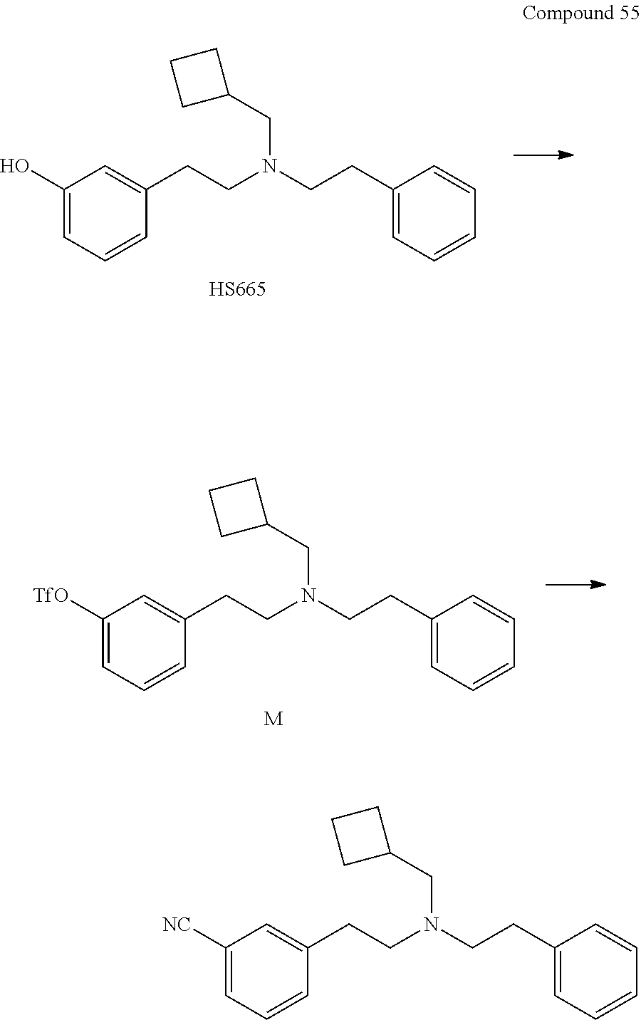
C1(O)=CC=CC(CCN(CCC2=CC=CC=C2)CC2CCC2)=C1.[HS665].C1([TfO])=CC=CC(CCN(CCC2=CC=CC=C2)CC2CCC2)=C1.[M].C1([NC])=CC=CC(CCN(CCC2=CC=CC=C2)CC2CCC2)=C1
